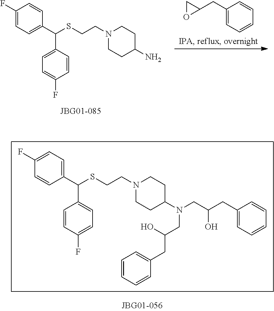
C(CSC(C1=CC=C(F)C=C1)C1=CC=C(F)C=C1)N1CCC(N(CC(CC2=CC=CC=C2)O)CC(CC2=CC=CC=C2)O)CC1.C1(CC2OC2)=CC=CC=C1.C(CSC(C1=CC=C(F)C=C1)C1=CC=C(F)C=C1)N1CCC(N)CC1
